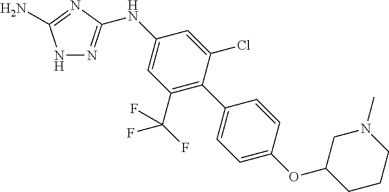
N1N=C(NC2=CC(C(F)(F)F)=C(C3=CC=C(OC4CCCN(C)C4)C=C3)C(Cl)=C2)N=C1N
